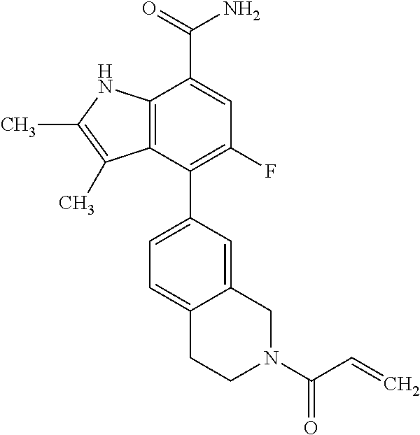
C1(C2=CC=C3C(=C2)CN(C(C=C)=O)CC3)=C(F)C=C(C(=O)N)C2=C1C(C)=C(C)N2
